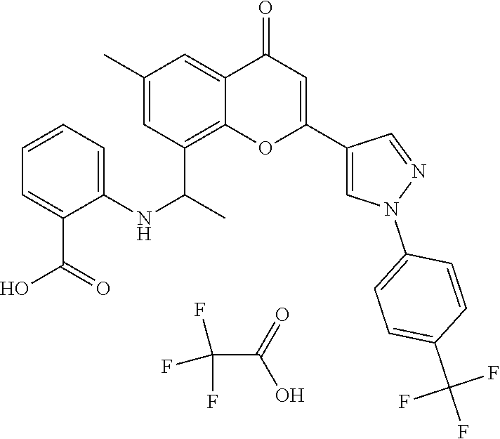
C(C(O)=O)(F)(F)F.C12=C(C(C)NC3=CC=CC=C3C(O)=O)C=C(C)C=C1C(=O)C=C(C1=CN(C3=CC=C(C(F)(F)F)C=C3)N=C1)O2
